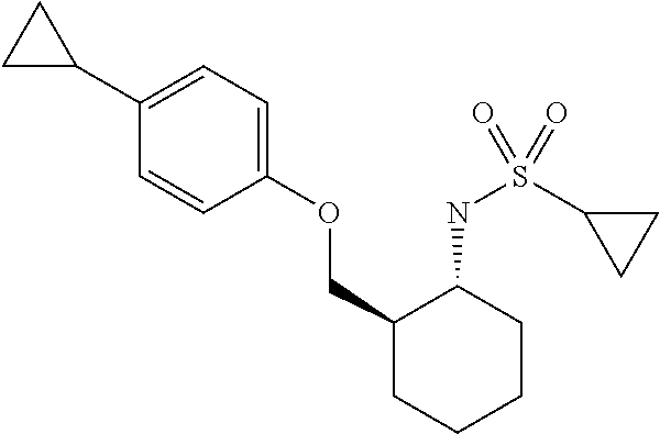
C1(C2CC2)=CC=C(OCC2CCCCC2NS(=O)(C2CC2)=O)C=C1
